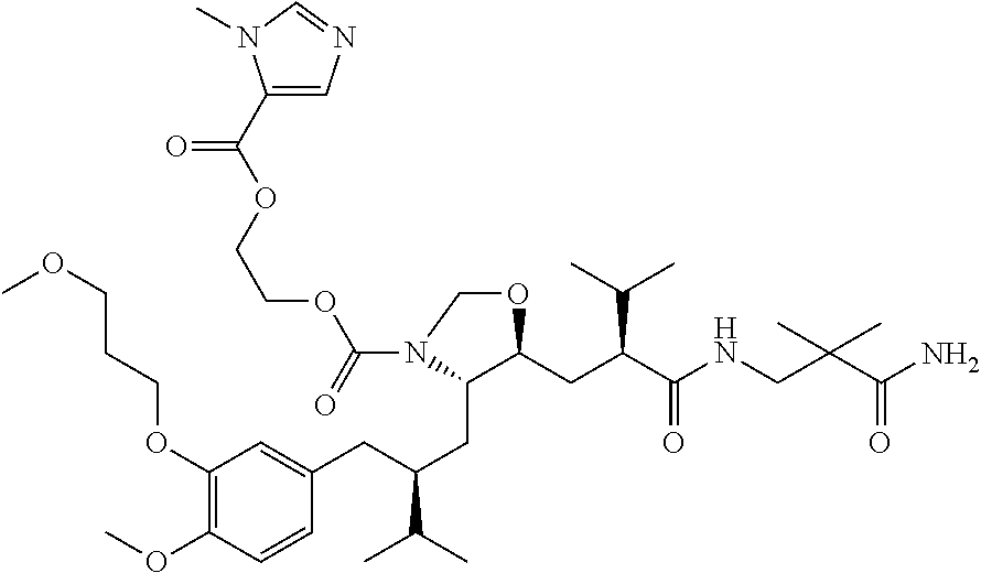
C1(OCCCOC)=C(OC)C=CC(CC(CC2C(CC(C(NCC(C(N)=O)(C)C)=O)C(C)C)OCN2C(=O)OCCOC(=O)C2=CN=CN2C)C(C)C)=C1
